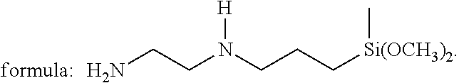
NCCN(CCC[Si(OCH3)2]C)[H]
